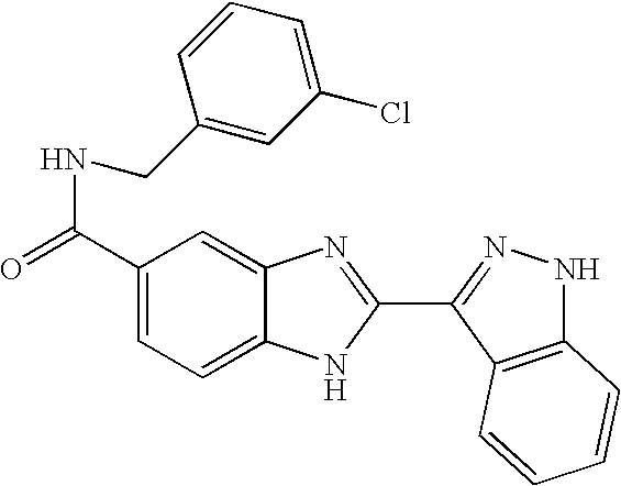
C1(C(=O)NCC2=CC(Cl)=CC=C2)=CC=C2C(=C1)N=C(C1=NNC3=C1C=CC=C3)N2
